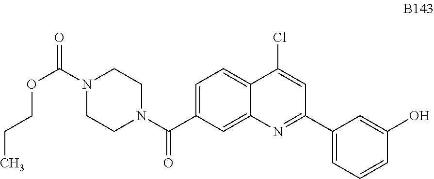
C1=C(C(N2CCN(C(=O)OCCC)CC2)=O)C=C2C(=C1)C(Cl)=CC(C1=CC=CC(O)=C1)=N2
